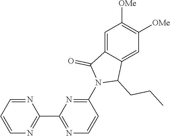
N1=CC=CN=C1C1=NC=CC(N2C(CCC)C3=CC([OMe])=C([OMe])C=C3C2=O)=N1
